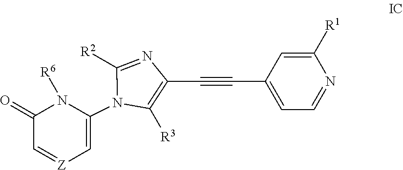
C1(=O)C=[Z]C=C(N2C([R3])=C(C#CC3=CC=NC([R1])=C3)N=C2[R2])N1[R6]
